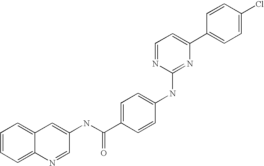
C1=CC(C2=CC=NC(NC3=CC=C(C(NC4=CC5=CC=CC=C5N=C4)=O)C=C3)=N2)=CC=C1Cl
